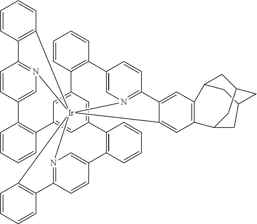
C1=CC2=C(C=C1)[Ir]1345N6=C2C=CC(=C6)C2=C(C=CC=C2)C2=CC(=CC(=C2)C2=C(C=CC=C2)C2=CN1=C(C=C2)C1=CC2=C(C=C13)C1CC3CC2CC(C3)C1)C1=C(C=CC=C1)C1=CN4=C(C=C1)C1=C5C=CC=C1
